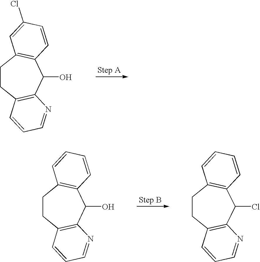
C1CC2=C(C(O)C3=C1C=C(Cl)C=C3)N=CC=C2.C1CC2=C(C(O)C3=C1C=CC=C3)N=CC=C2.C1CC2=C(C(Cl)C3=C1C=CC=C3)N=CC=C2
